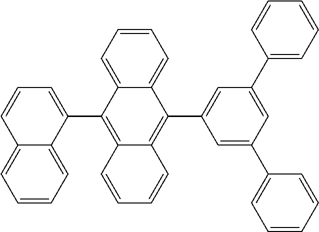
C1=CC2=CC=CC=C2C(C2=C3C(=C(C4=CC(C5=CC=CC=C5)=CC(C5=CC=CC=C5)=C4)C4=CC=CC=C24)C=CC=C3)=C1
